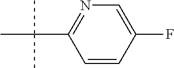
C1=C(F)C=CC(C(C)(C)C)=N1
